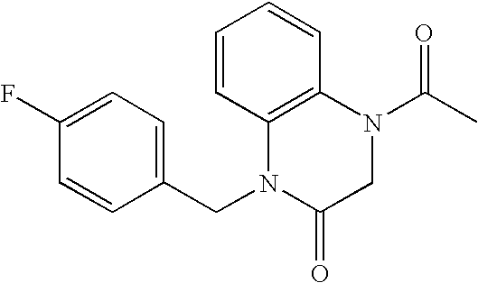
C12=C(N(C(C)=O)CC(=O)N1CC1=CC=C(F)C=C1)C=CC=C2
